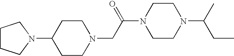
C1(N2CCCC2)CCN(CC(N2CCN(C(CC)C)CC2)=O)CC1
